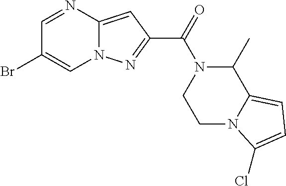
C1=NC2=CC(C(=O)N3CCN4C(=CC=C4Cl)C3C)=NN2C=C1Br
